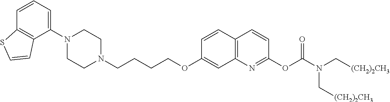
C1(N2CCN(CCCCOC3=CC4=C(C=C3)C=CC(OC(N(C[(CH2)2CH3])C[(CH2)2CH3])=O)=N4)CC2)=CC=CC2=C1C=CS2
